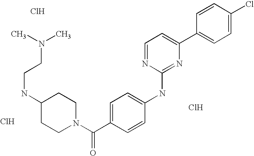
C1=CC(C2=CC=NC(NC3=CC=C(C(N4CCC(NCCN(C)C)CC4)=O)C=C3)=N2)=CC=C1Cl.Cl.Cl.Cl
